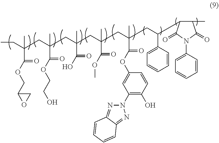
CCC(C)(C(=O)OCC1OC1)CC(C)(C(=O)OCCO)CC(C)(C(=O)O)CC(C)(C(=O)OC)CC(C(=O)OC1=CC(N2N=C3C(=N2)C=CC=C3)=C(O)C=C1)(CC(C1=CC=CC=C1)C1C(C)C(=O)N(C2=CC=CC=C2)C1=O)C
